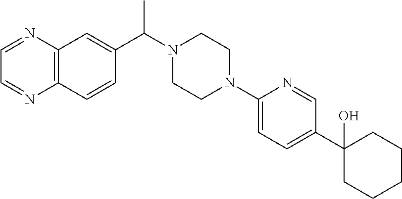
C12=C(C=CC(C(N3CCN(C4=CC=C(C5(O)CCCCC5)C=N4)CC3)C)=C1)N=CC=N2
